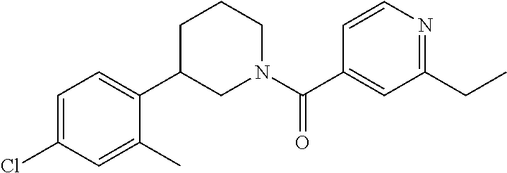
C1=CN=C(CC)C=C1C(N1CCCC(C2=CC=C(Cl)C=C2C)C1)=O
